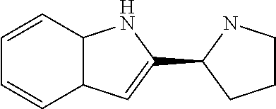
C1=CC2C(C=C1)C=C(C1CCCN1)N2
